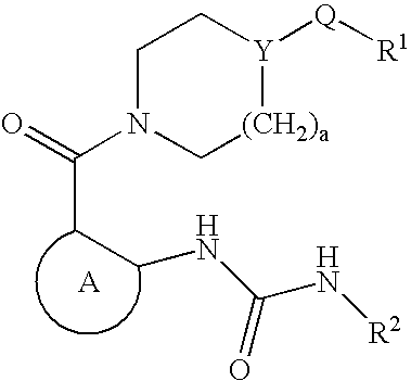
C1N(C(CCNC(N[R2])=O)=O)C[(CH2)a][Y]([Q][R1])C1
